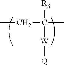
CCC(C)([R3])[W][Q]
